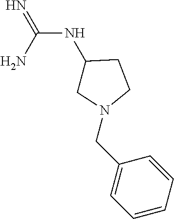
N(C(=N)N)C1CN(CC2=CC=CC=C2)CC1
